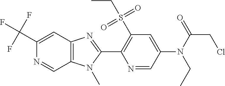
C1(C(F)(F)F)=CC2=C(C=N1)N(C)C(C1=C(S(CC)(=O)=O)C=C(N(CC)C(CCl)=O)C=N1)=N2
